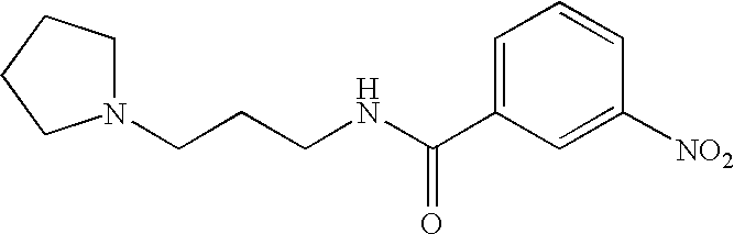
N1(CCCNC(C2=CC=CC([NO2])=C2)=O)CCCC1
